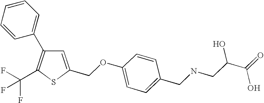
C1(CNCC(C(=O)O)O)=CC=C(OCC2=CC(C3=CC=CC=C3)=C(C(F)(F)F)S2)C=C1
